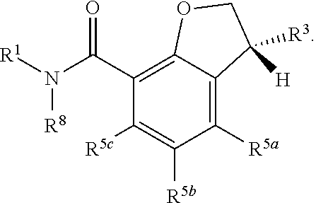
C1(C(N([R1])[R8])=O)=C2C(=C([R5a])C([R5b])=C1[R5c])C([R3])([H])CO2
